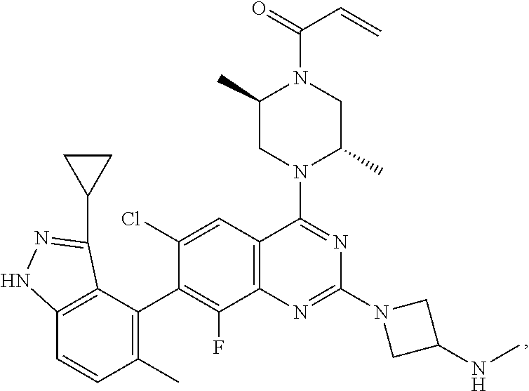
N(C1CN(C2=NC3=C(C(N4CC(C)N(C(C=C)=O)CC4C)=N2)C=C(Cl)C(C2=C(C)C=CC4=C2C(C2CC2)=NN4)=C3F)C1)C
